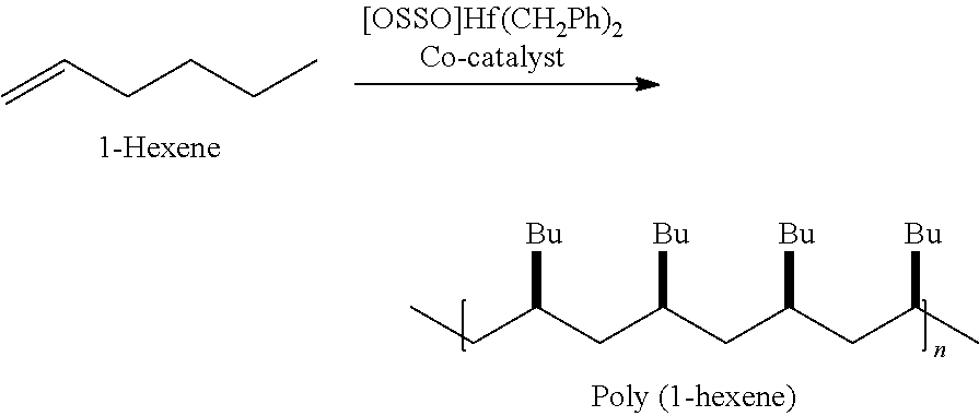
C=CCCCC.C(C(CC(CC(C)[Bu])[Bu])[Bu])C(CC)[Bu]
